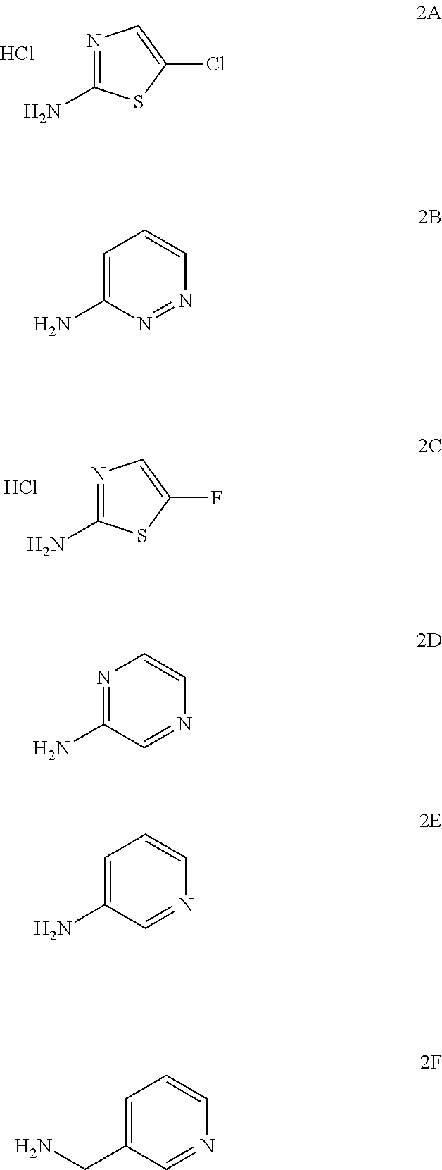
N1=C(N)SC(Cl)=C1.Cl.N1=C(N)SC(F)=C1.Cl.C1=C(N)N=NC=C1.N1=C(N)C=NC=C1.C1=C(N)C=NC=C1.C1=C(CN)C=NC=C1
